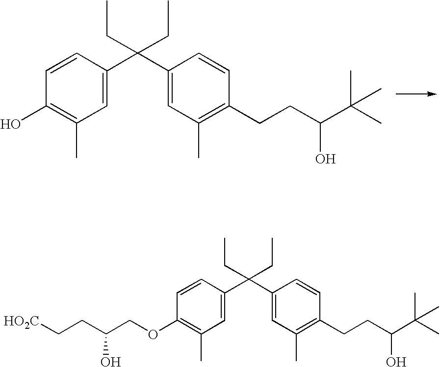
C1=CC(C(C2=CC(C)=C(CCC(C(C)(C)C)O)C=C2)(CC)CC)=CC(C)=C1OCC(O)CC[HO2C].C1=CC(C(C2=CC(C)=C(CCC(C(C)(C)C)O)C=C2)(CC)CC)=CC(C)=C1O
